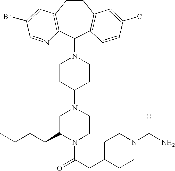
C1CC2=C(C(N3CCC(N4CC(CCCC)N(C(CC5CCN(C(N)=O)CC5)=O)CC4)CC3)C3=C1C=C(Cl)C=C3)N=CC(Br)=C2
